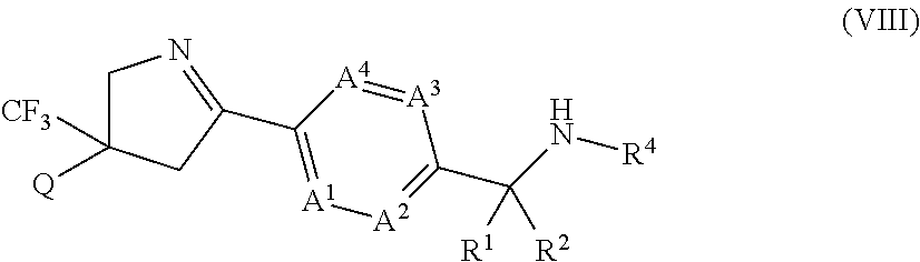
C1C([CF3])([Q])CC(C2=[A1][A2]=C(C(N[R4])([R1])[R2])[A3]=[A4]2)=N1C
